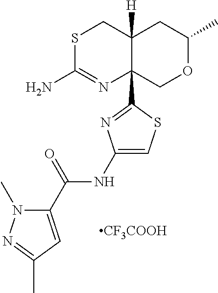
S1C(N)=NC2(C3=NC(NC(C4=CC(C)=NN4C)=O)=CS3)C([H])(C1)CC(C)OC2.[CF3COOH]
